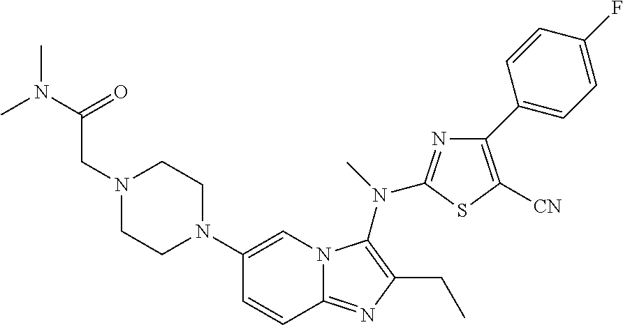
C1(N2CCN(CC(=O)N(C)C)CC2)=CN2C(=NC(CC)=C2N(C)C2=NC(C3=CC=C(F)C=C3)=C([CN])S2)C=C1
